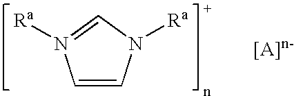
C1=CN([Ra])C=N1[Ra]
